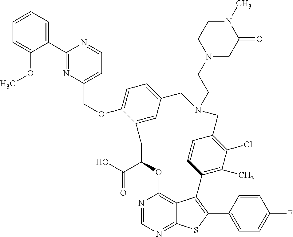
C1(C2=NC(COC3=CC=C4C=C3CC(C(O)=O)OC3=C5C(=NC=N3)SC(C3=CC=C(F)C=C3)=C5C3=C(C)C(Cl)=C(C=C3)CN(CCN3CC(=O)N(C)CC3)C4)=CC=N2)=CC=CC=C1OC
